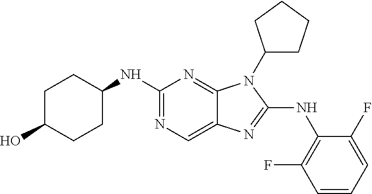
N1=C(NC2CCC(O)CC2)N=C2C(=C1)N=C(NC1=C(F)C=CC=C1F)N2C1CCCC1
